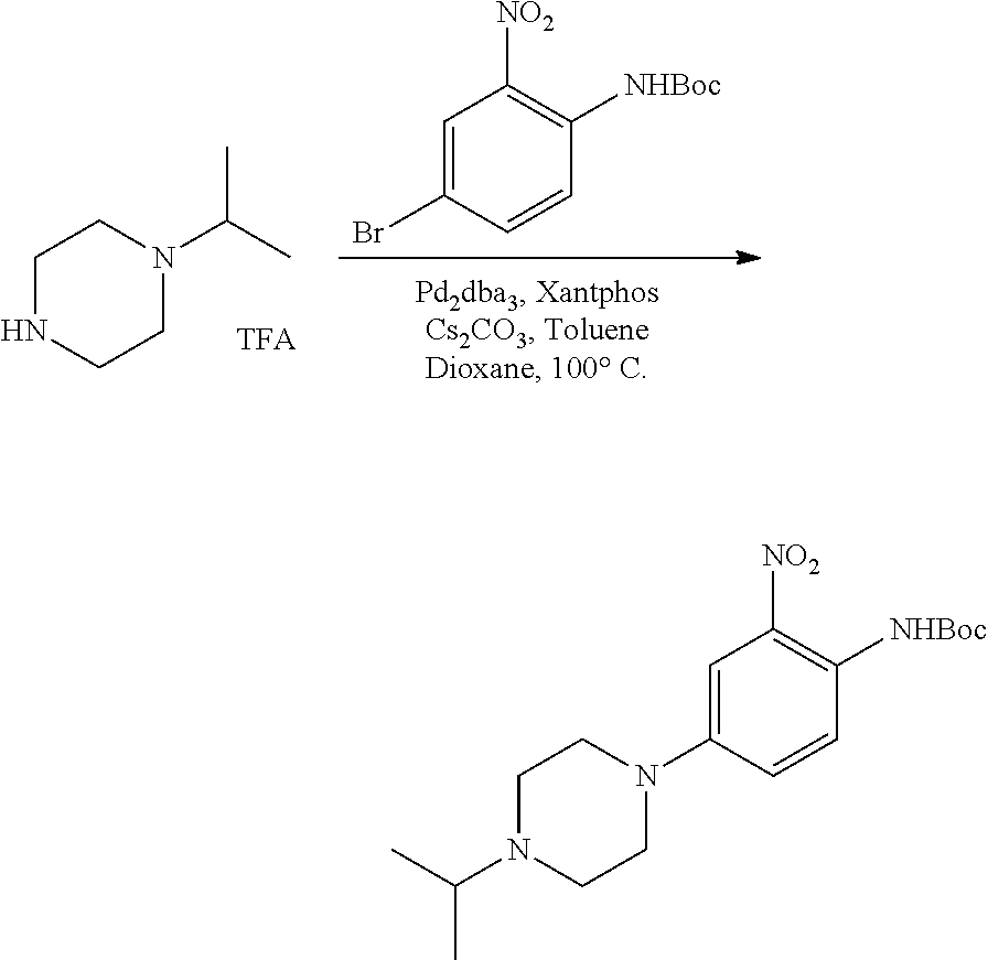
C1NCCN(C(C)C)C1.C1=C(Br)C=CC([NHBoc])=C1[NO2].C1CN(C(C)C)CCN1C1=CC([NO2])=C([NHBoc])C=C1
